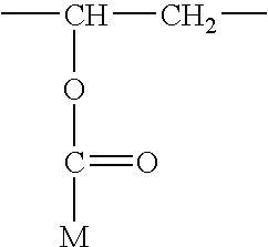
CC(CC)OC([M])=O
